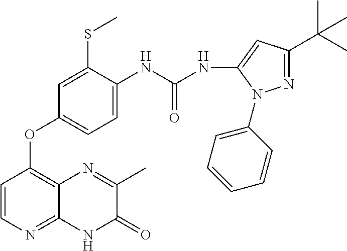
C1=CN=C2C(=C1OC1=CC=C(NC(NC3=CC(C(C)(C)C)=NN3C3=CC=CC=C3)=O)C(SC)=C1)N=C(C)C(=O)N2
